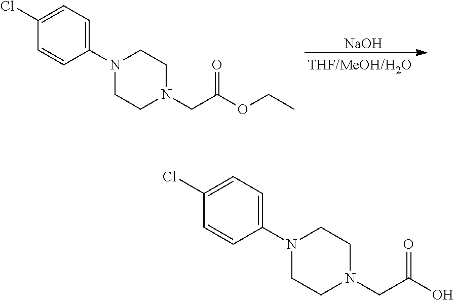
[NaOH].N1(C2=CC=C(Cl)C=C2)CCN(CC(OCC)=O)CC1.N1(C2=CC=C(Cl)C=C2)CCN(CC(O)=O)CC1
